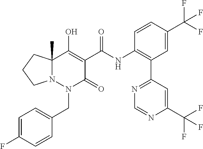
C1=C(F)C=CC(CN2C(=O)C(C(=O)NC3=C(C4=NC=NC(C(F)(F)F)=C4)C=C(C(F)(F)F)C=C3)=C(O)C3(C)N2CCC3)=C1
